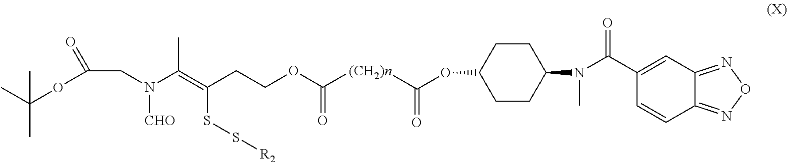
CC(OC(=O)CN([CHO])C(=C(SS[R2])CCOC([(CH2)n]C(OC1CCC(N(C)C(=O)C2=CC3=NON=C3C=C2)CC1)=O)=O)C)(C)C
